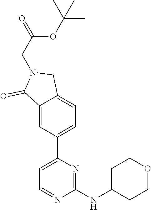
C1=C(C2=CC=C3C(=C2)C(=O)N(CC(OC(C)(C)C)=O)C3)N=C(NC2CCOCC2)N=C1
